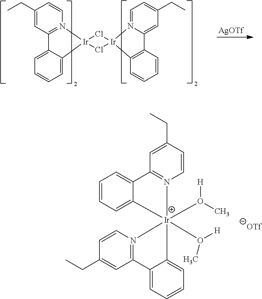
C1=CC=C2C(=C1)C1=N(C=CC(CC)=C1)[Ir]21(O([H])C)(O(C)[H])N2=C(C=C(CC)C=C2)C2=CC=CC=C21.C1(CC)=CC2=N(C=C1)[Ir]1(C3=CC=CC=C23)Cl[Ir]2(Cl1)N1=CC=C(CC)C=C1C1=C2C=CC=C1.[AgOTf]
